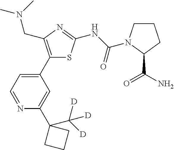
C1(C2=CC=NC(C3(C([D])([D])[D])CCC3)=C2)=C(CN(C)C)N=C(NC(=O)N2CCCC2C(=O)N)S1
